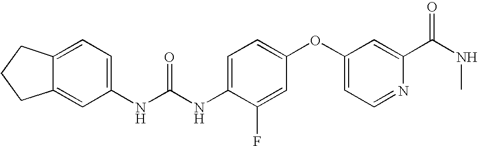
C1(NC(NC2=CC=C(OC3=CC=NC(C(NC)=O)=C3)C=C2F)=O)=CC=C2C(=C1)CCC2
